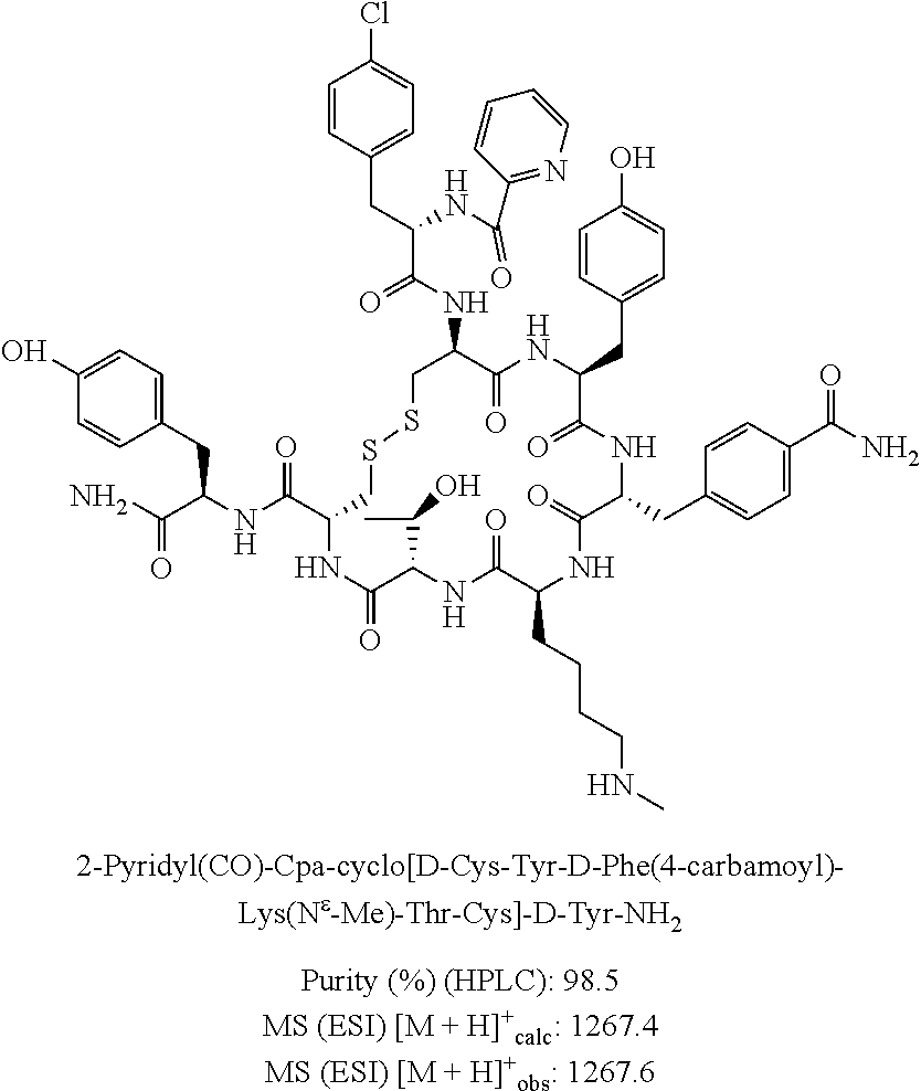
C1=CC(CC(C(NC2C(=O)NC(CC3=CC=C(O)C=C3)C(=O)NC(CC3=CC=C(C(N)=O)C=C3)C(=O)NC(CCCCNC)C(=O)NC(C(C)O)C(=O)NC(C(=O)NC(CC3=CC=C(O)C=C3)C(=O)N)CSSC2)=O)NC(C2=NC=CC=C2)=O)=CC=C1Cl
